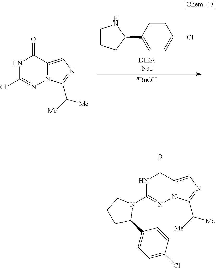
[DIEANaI].C1CCC(C2=CC=C(Cl)C=C2)N1.[nBuOH].N1C(Cl)=NN2C(=CN=C2C([Me])[Me])C1=O.N1C(N2CCCC2C2=CC=C(Cl)C=C2)=NN2C(=CN=C2C([Me])[Me])C1=O
